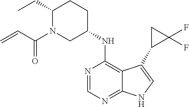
C12=NC=NC(NC3CCC(CC)N(C(C=C)=O)C3)=C1C(C1C(F)(F)C1)=CN2
